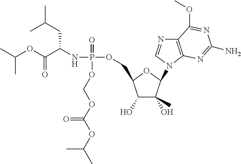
C(OC(C)C)(C(NP(OCC1C(O)C(O)(C)C(N2C=NC3=C2N=C(N)N=C3OC)O1)(=O)OCOC(OC(C)C)=O)CC(C)C)=O
